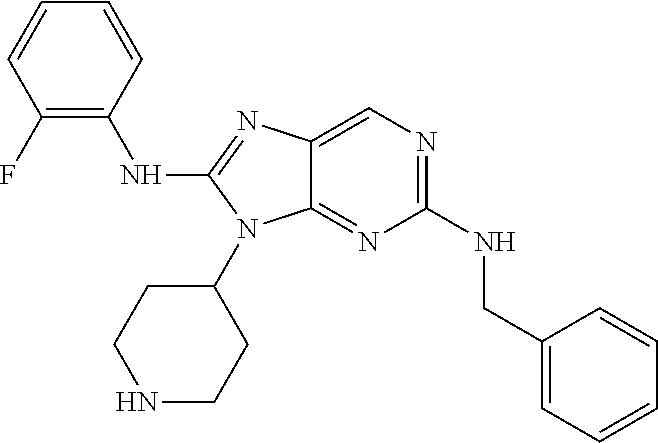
C1(NCC2=CC=CC=C2)=NC=C2C(=N1)N(C1CCNCC1)C(NC1=C(F)C=CC=C1)=N2
